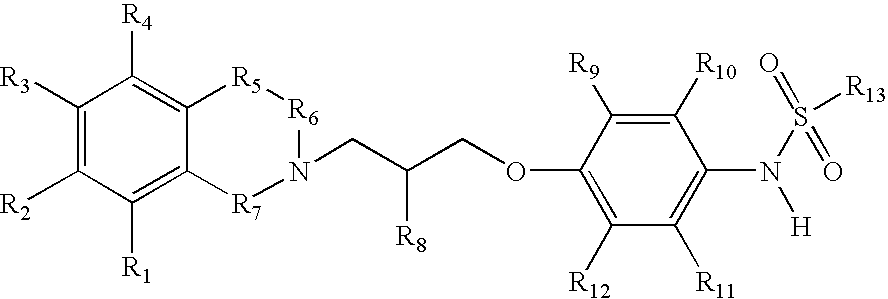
C1([R3])=C([R2])C([R1])=C2C(=C1[R4])[R5][R6]N(CC(COC1=C([R12])C([R11])=C(N(S([R13])(=O)=O)[H])C([R10])=C1[R9])[R8])[R7]2
